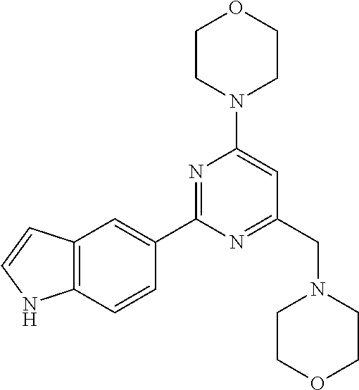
N1=C(C2=CC3=C(C=C2)NC=C3)N=C(CN2CCOCC2)C=C1N1CCOCC1
